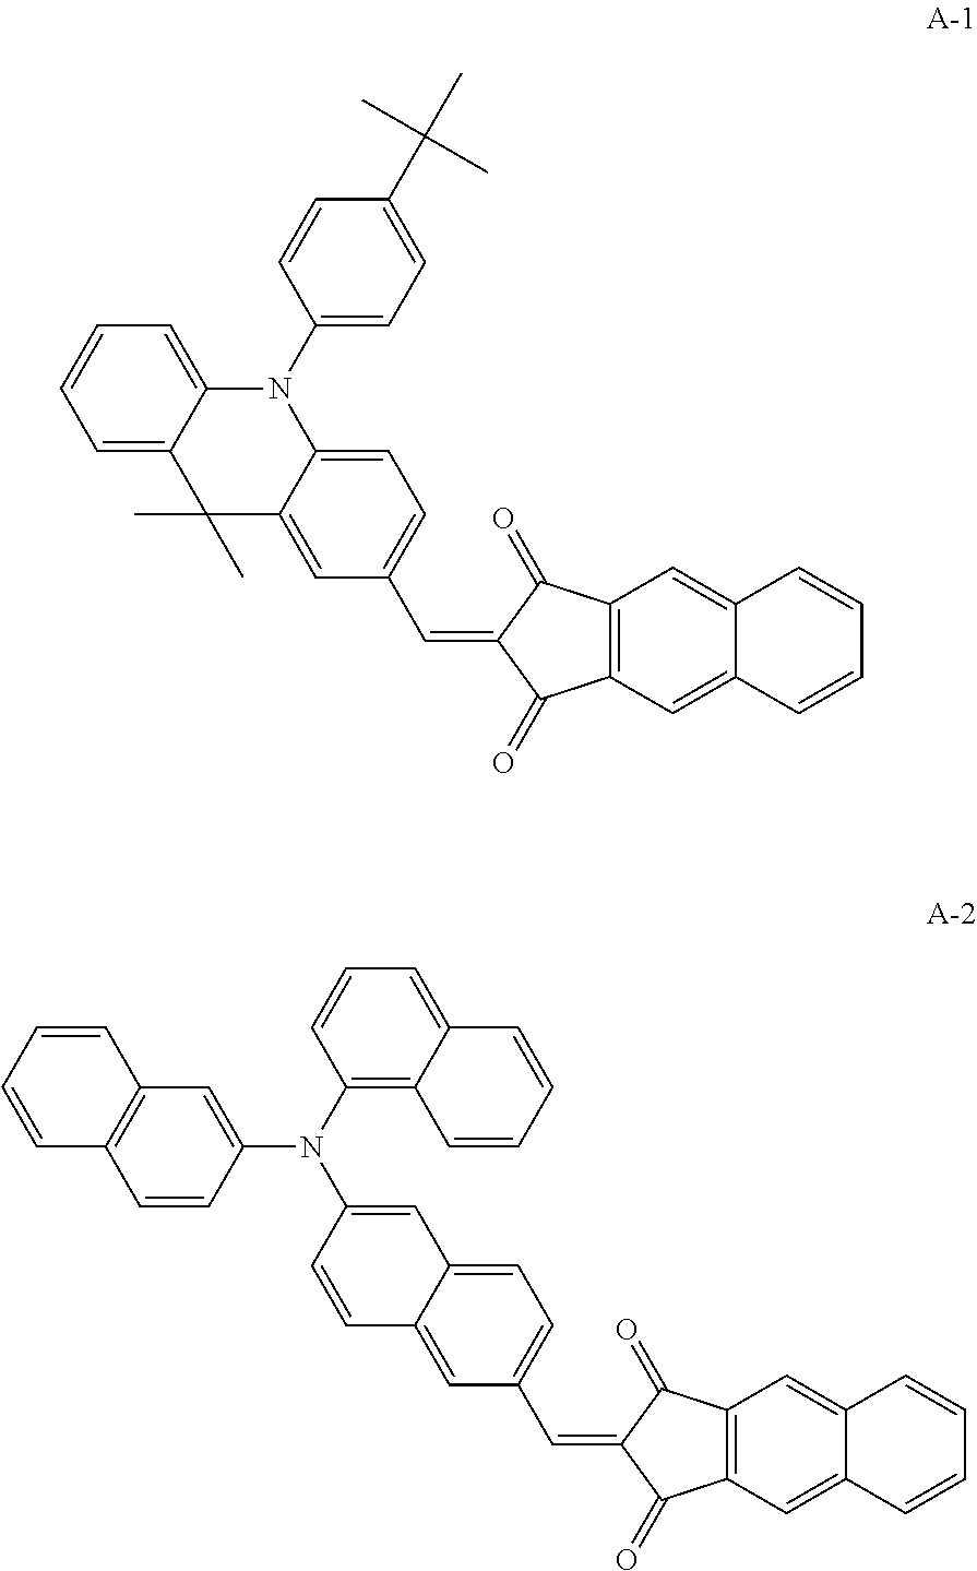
C1=C2C(=CC=C1)N(C1=CC=C(C(C)(C)C)C=C1)C1=CC=C(C=C3C(=O)C4=C(C3=O)C=C3C(=C4)C=CC=C3)C=C1C2(C)C.C12=CC(C=C3C(=O)C4=C(C3=O)C=C3C(=C4)C=CC=C3)=CC=C1C=C(N(C1=C3C(=CC=C1)C=CC=C3)C1=CC3=C(C=C1)C=CC=C3)C=C2
